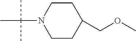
C1CN(C(C)(C)C)CCC1COC
